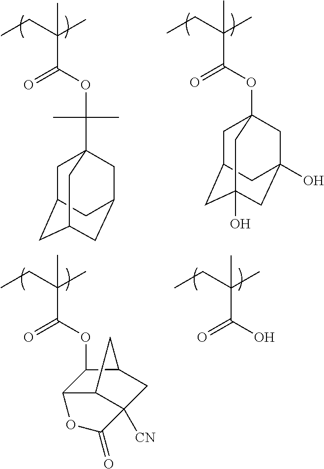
CCC(C)(C(OC12CC3CC(O)(CC(O)(C1)C3)C2)=O)C.CCC(C)(C(=O)OC(C12CC3CC(CC(C1)C3)C2)(C)C)C.CCC(C)(C(O)=O)C.CCC(C)(C)C(=O)OC1C2C3C([CN])(CC1C3)C(=O)O2
